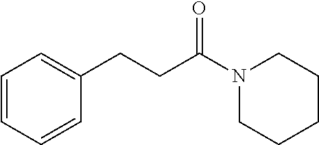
C1=CC=CC(CCC(N2CCCCC2)=O)=C1
